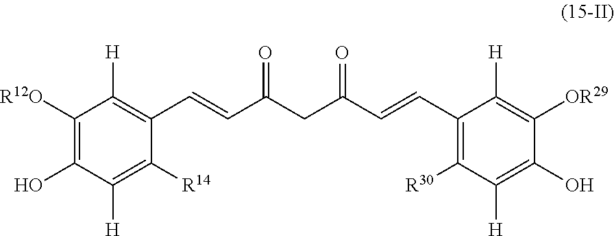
C1([R12O])=C(O)C([H])=C([R14])C(C=CC(CC(C=CC2=C([R30])C([H])=C(O)C([OR29])=C2[H])=O)=O)=C1[H]
